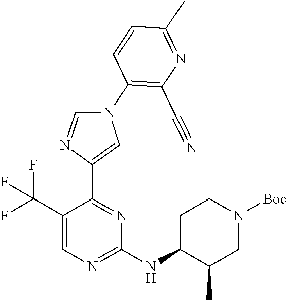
C1C(NC2=NC=C(C(F)(F)F)C(C3=CN(C4=C(C#N)N=C(C)C=C4)C=N3)=N2)C(C)CN([Boc])C1
